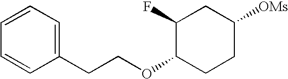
C1(CCOC2CCC([OMs])CC2F)=CC=CC=C1
